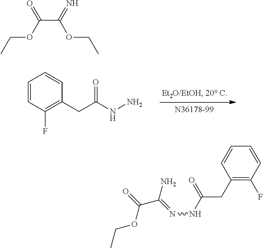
C1=CC(F)=C(CC(NN)=O)C=C1.C(C(=N)OCC)(OCC)=O.C1(CC(=O)NN=C(N)C(OCC)=O)=C(F)C=CC=C1
